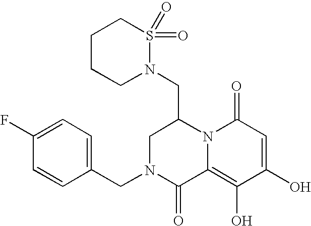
C1N(CC2=CC=C(F)C=C2)C(=O)C2=C(O)C(O)=CC(=O)N2C1CN1S(=O)(=O)CCCC1
